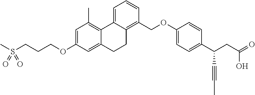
CS(CCCOC1=CC(C)=C2C(=C1)CCC1=C(COC3=CC=C(C(CC(=O)O)C#CC)C=C3)C=CC=C12)(=O)=O
